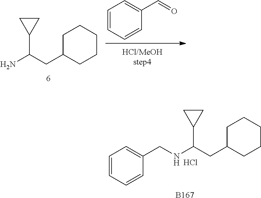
O=CC1=CC=CC=C1.C1C(CC(N)C2CC2)CCCC1.C1C(CC(NCC2=CC=CC=C2)C2CC2)CCCC1.Cl.[B167]
